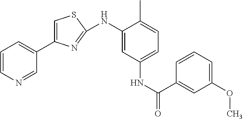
C1=CN=CC(C2=CSC(NC3=CC(NC(C4=CC(OC)=CC=C4)=O)=CC=C3C)=N2)=C1
